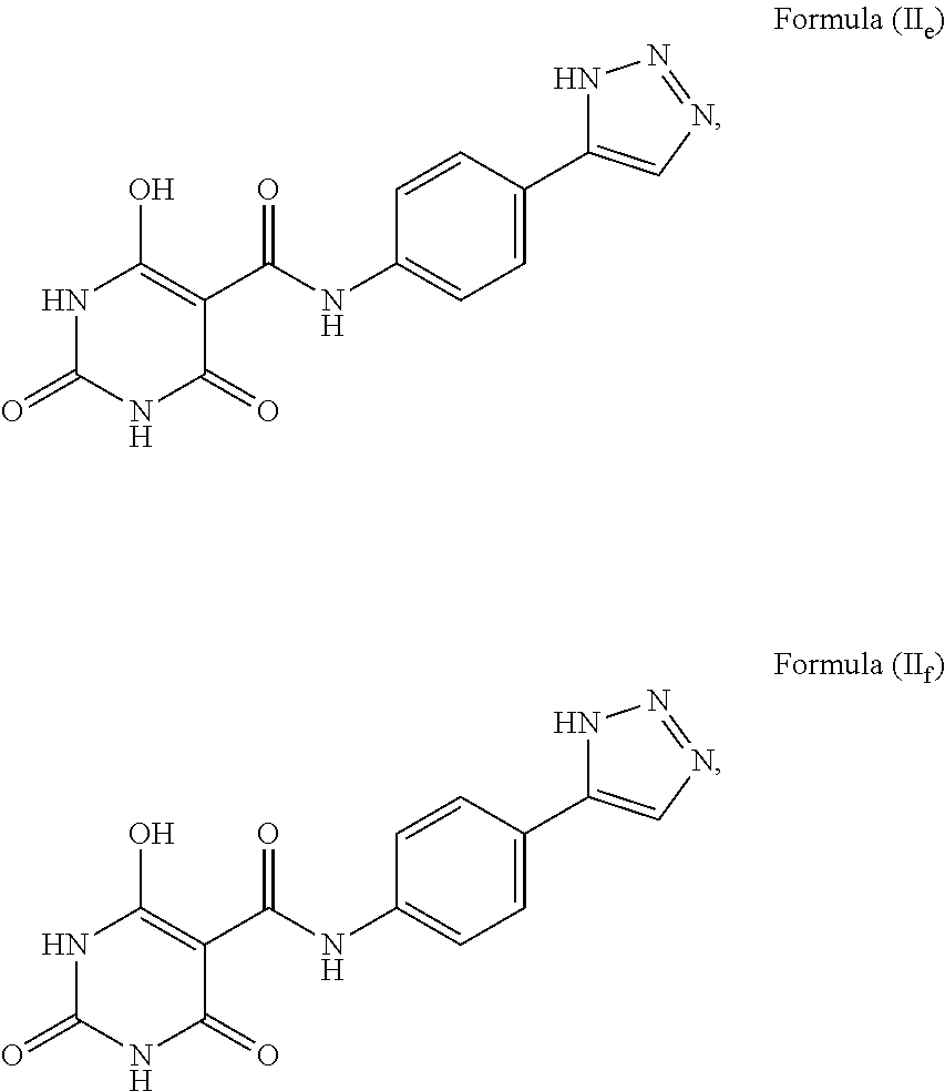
N1C(=O)NC(=O)C(C(NC2=CC=C(C3=CN=NN3)C=C2)=O)=C1O.N1C(=O)NC(=O)C(C(NC2=CC=C(C3=CN=NN3)C=C2)=O)=C1O
